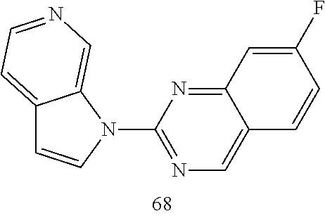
C12=CC=NC=C1N(C1=NC=C3C(=N1)C=C(F)C=C3)C=C2
